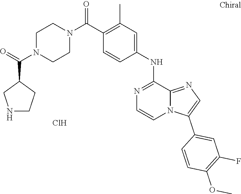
C1(NC2=CC(C)=C(C(N3CCN(C(C4CNCC4)=O)CC3)=O)C=C2)=NC=CN2C1=NC=C2C1=CC(F)=C(OC)C=C1.Cl
